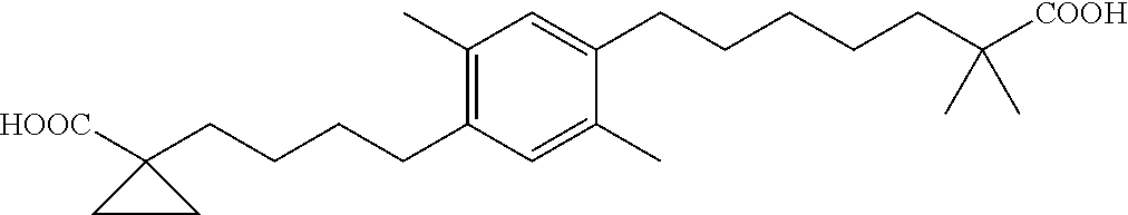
C1=C(CCCCCC(C)(C)[COOH])C(C)=CC(CCCCC2([HOOC])CC2)=C1C
